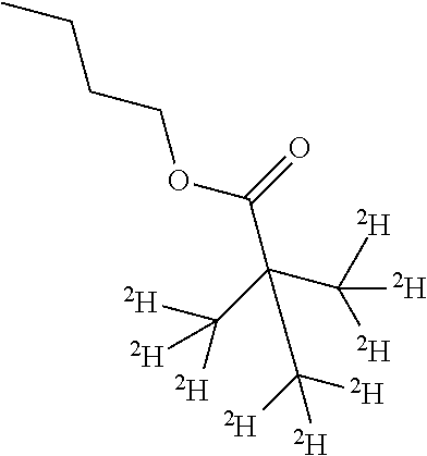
C(C(C([D])([D])[D])(C([D])([D])[D])C([D])([D])[D])(=O)OCCCC
